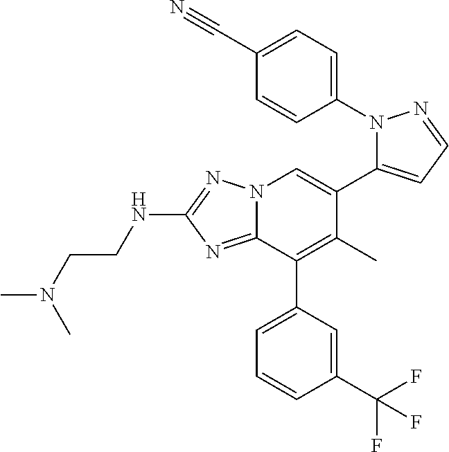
N12C(=NC(NCCN(C)C)=N1)C(C1=CC=CC(C(F)(F)F)=C1)=C(C)C(C1=CC=NN1C1=CC=C(C#N)C=C1)=C2
